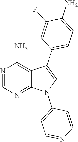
N1=CN=C2C(=C1N)C(C1=CC=C(N)C(F)=C1)=CN2C1=CC=NC=C1
